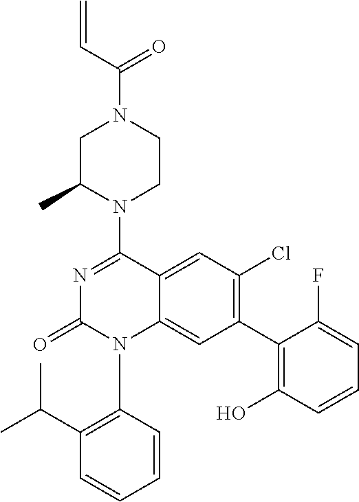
C1(N2CCN(C(=O)C=C)CC2C)=NC(=O)N(C2=C(C(C)C)C=CC=C2)C2=CC(C3=C(O)C=CC=C3F)=C(Cl)C=C12
